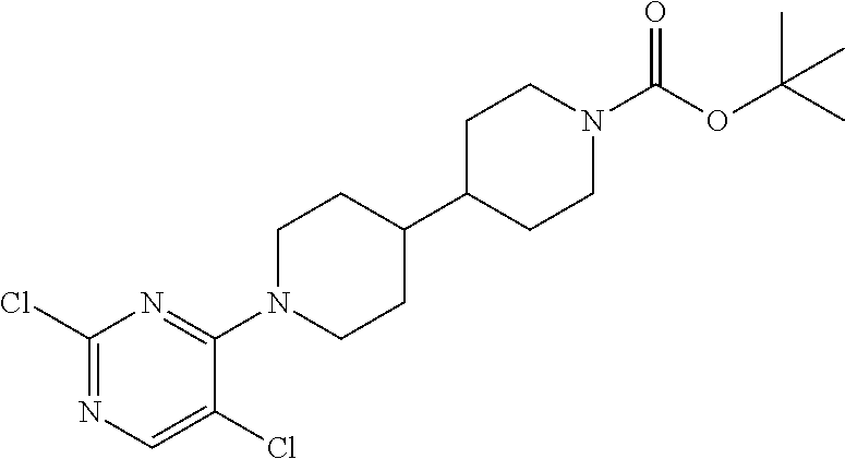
C1(Cl)=NC=C(Cl)C(N2CCC(C3CCN(C(OC(C)(C)C)=O)CC3)CC2)=N1
